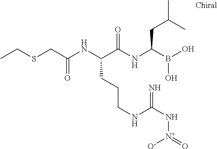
C(C(NC(C(NC(B(O)O)CC(C)C)=O)CCCNC(N[N+](=O)[O-])=N)=O)SCC
